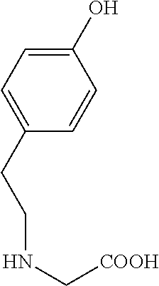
C1(O)=CC=C(CCNC[COOH])C=C1
